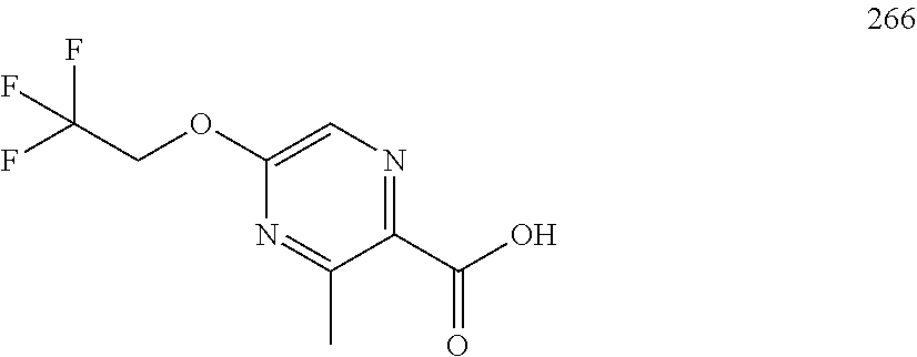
N1=C(C)C(C(=O)O)=NC=C1OCC(F)(F)F
